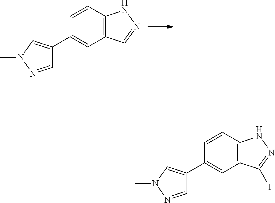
C1=CC2=C(C=C1C1=CN(C)N=C1)C=NN2.C1=CC2=C(C=C1C1=CN(C)N=C1)C(I)=NN2
